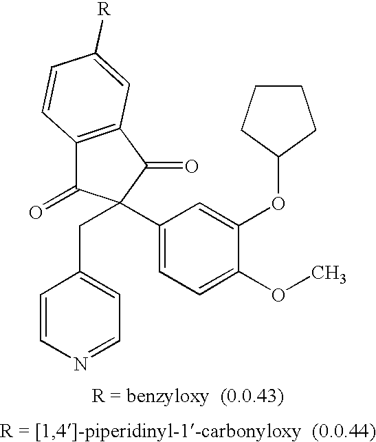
C12=C(C(=O)C(CC3=CC=NC=C3)(C3=CC=C(OC)C(OC4CCCC4)=C3)C1=O)C=C([R])C=C2
